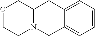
O1CCN2C(C1)CC1=CC=CC=C1C2
